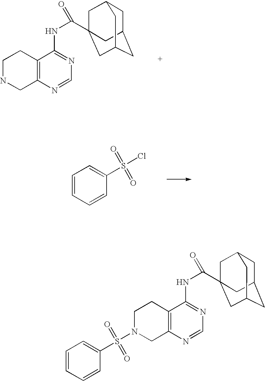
C1=CC=CC(S(Cl)(=O)=O)=C1.C12=C(N=CN=C1NC(=O)C13CC4CC(CC(C1)C4)C3)CNCC2.C12=C(N=CN=C1NC(=O)C13CC4CC(CC(C1)C4)C3)CN(S(=O)(=O)C1=CC=CC=C1)CC2
